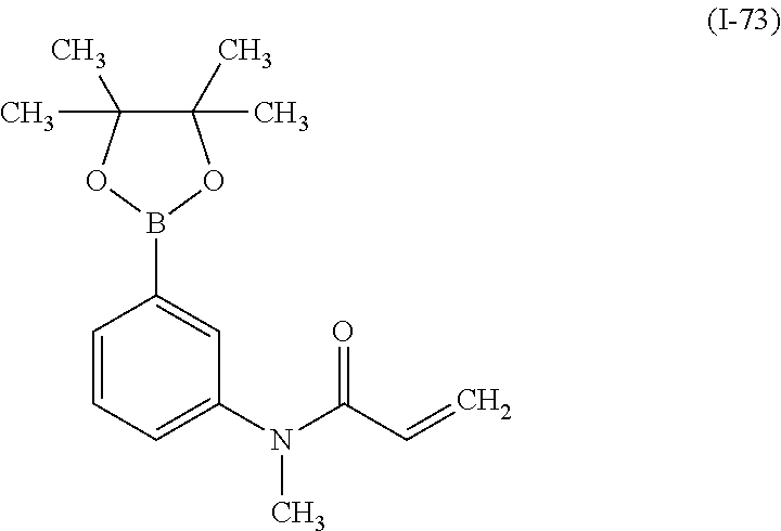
C1=CC=C(N(C(=O)C=C)C)C=C1B1OC(C)(C)C(C)(C)O1
